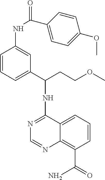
N1=C(NC(CCOC)C2=CC=CC(NC(C3=CC=C(OC)C=C3)=O)=C2)C2=CC=CC(C(=O)N)=C2N=C1
